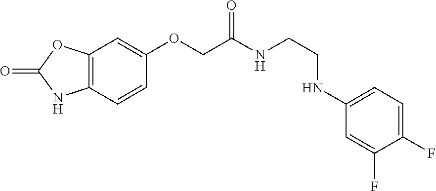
C12=C(C=CC(OCC(NCCNC3=CC=C(F)C(F)=C3)=O)=C1)NC(=O)O2
